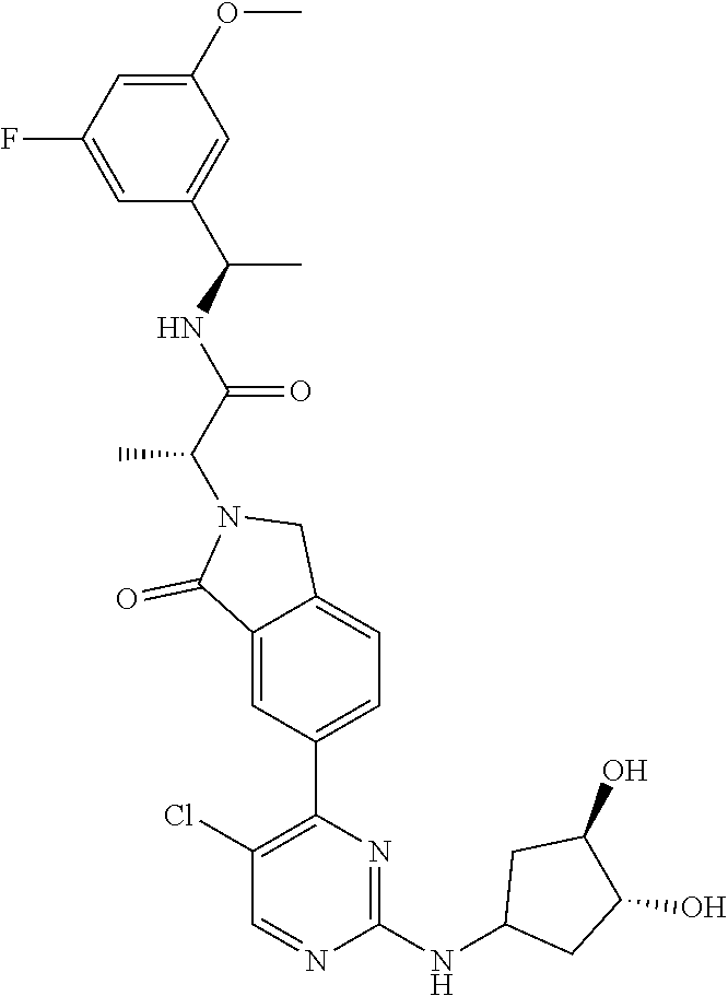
C1(Cl)=C(C2=CC=C3C(=C2)C(=O)N(C(C(=O)NC(C)C2=CC(OC)=CC(F)=C2)C)C3)N=C(NC2CC(O)C(O)C2)N=C1
